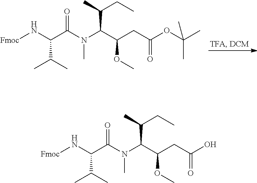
[Fmoc]NC(C(N(C(C(CC(OC(C)(C)C)=O)OC)C(C)CC)C)=O)C(C)C.[Fmoc]NC(C(N(C(C(CC(O)=O)OC)C(C)CC)C)=O)C(C)C
